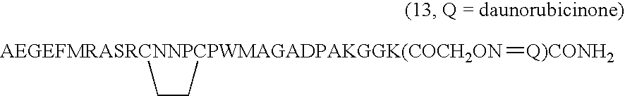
[AEGEFMRASRCNNPCPWMAGADPAKGGK(COCH2ON]1(=[Q)CONH2])CC1
